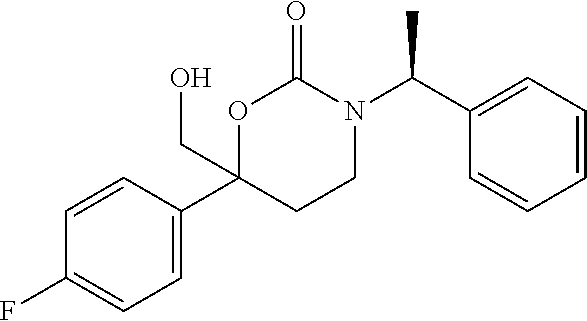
C1=CC(C2(CO)CCN(C(C3=CC=CC=C3)C)C(=O)O2)=CC=C1F
